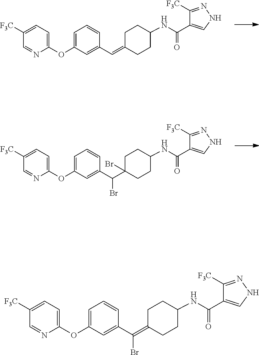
C1=C([F3C])C=NC(OC2=CC=CC(C=C3CCC(NC(C4=CNN=C4[F3C])=O)CC3)=C2)=C1.C1=C([F3C])C=NC(OC2=CC=CC(C(C3(Br)CCC(NC(C4=CNN=C4[F3C])=O)CC3)Br)=C2)=C1.C1=C([F3C])C=NC(OC2=CC=CC(C(=C3CCC(NC(C4=CNN=C4[F3C])=O)CC3)Br)=C2)=C1
